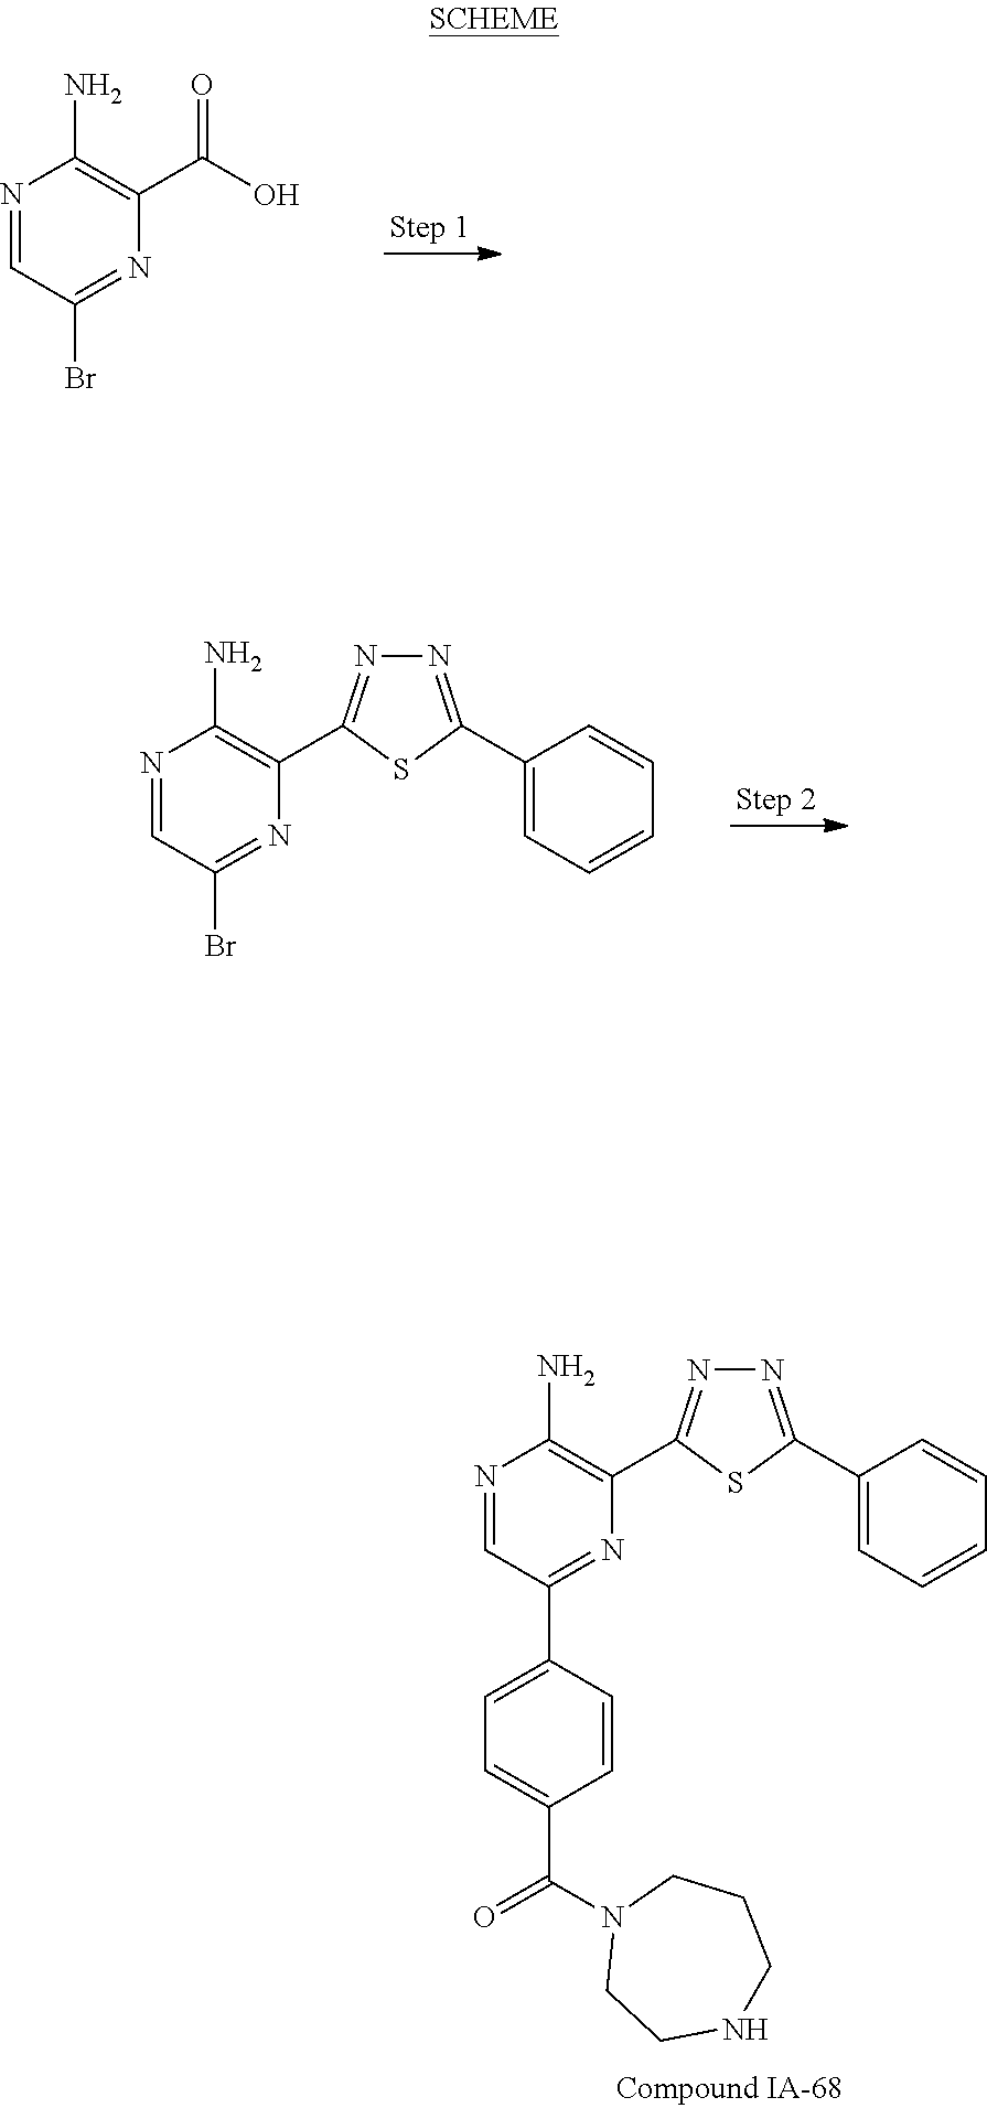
N1=CC(Br)=NC(C(O)=O)=C1N.N1=CC(C2=CC=C(C(=O)N3CCNCCC3)C=C2)=NC(C2=NN=C(C3=CC=CC=C3)S2)=C1N.N1=CC(Br)=NC(C2=NN=C(C3=CC=CC=C3)S2)=C1N
